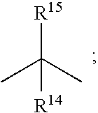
CC(C)([R15])[R14]
